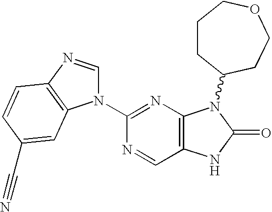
C12=C(N=C(N3C=NC4=C3C=C(C#N)C=C4)N=C1)N(C1CCCOCC1)C(=O)N2
